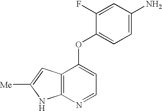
C1(OC2=CC=C(N)C=C2F)=CC=NC2=C1C=C([Me])N2
